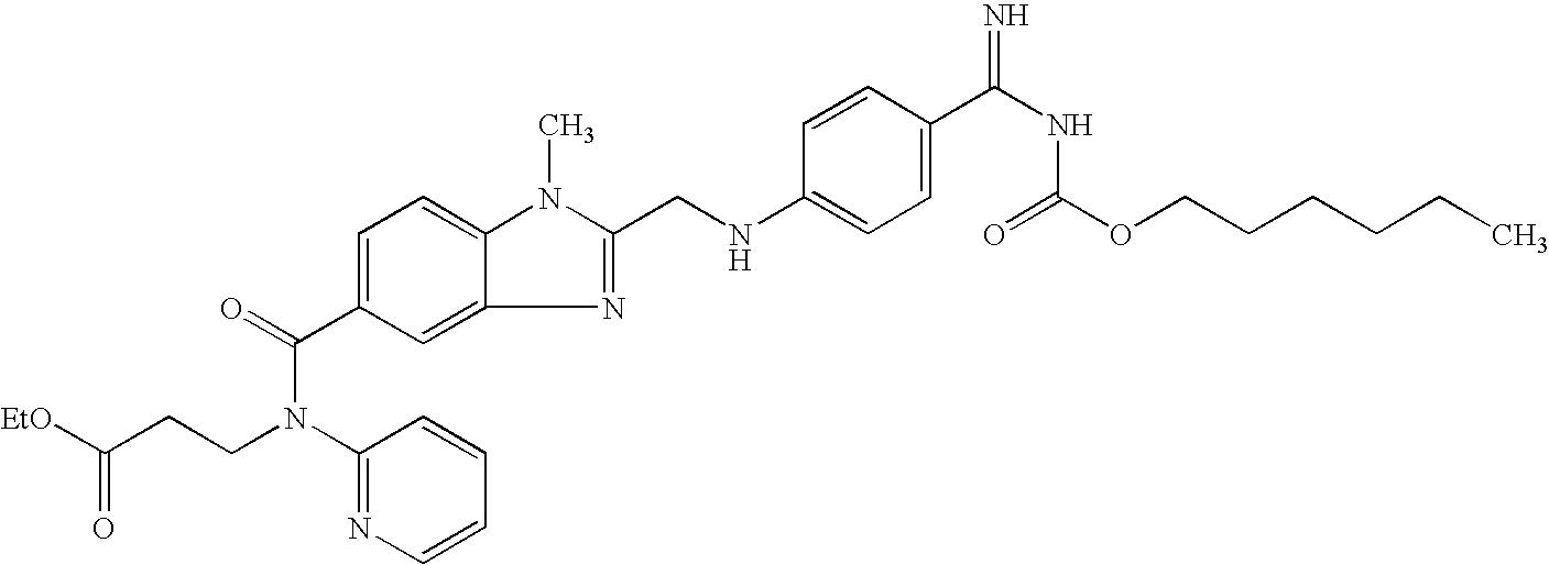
[EtO]C(CCN(C1=NC=CC=C1)C(C1=CC=C2C(=C1)N=C(CNC1=CC=C(C(=N)NC(=O)OCCCCCC)C=C1)N2C)=O)=O
